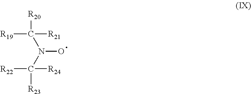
C(N(C([R23])([R22])[R24])O)([R20])([R19])[R21]
